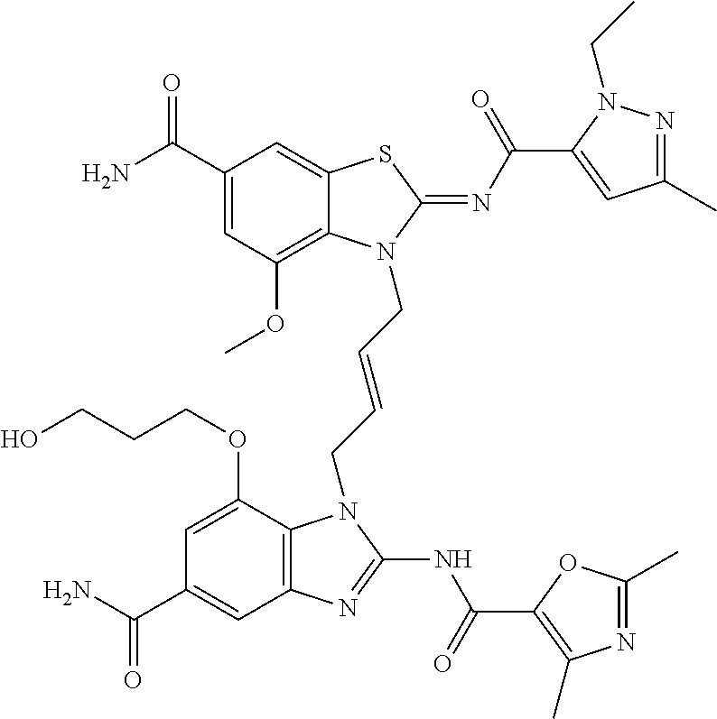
C1(C(N)=O)=CC(OC)=C2C(=C1)SC(=NC(=O)C1=CC(C)=NN1CC)N2CC=CCN1C2=C(C=C(C(N)=O)C=C2OCCCO)N=C1NC(=O)C1=C(C)N=C(C)O1
